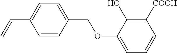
C1=CC(COC2=CC=CC([COOH])=C2O)=CC=C1C=C
